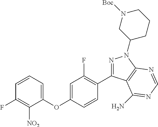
C1(OC2=CC(F)=C(C3=NN(C4CCCN([Boc])C4)C4=C3C(N)=NC=N4)C=C2)=CC=CC(F)=C1[NO2]
